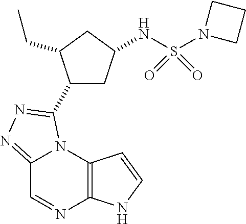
C12=C(N3C(=NN=C3C3CC(NS(N4CCC4)(=O)=O)CC3CC)C=N1)C=CN2
